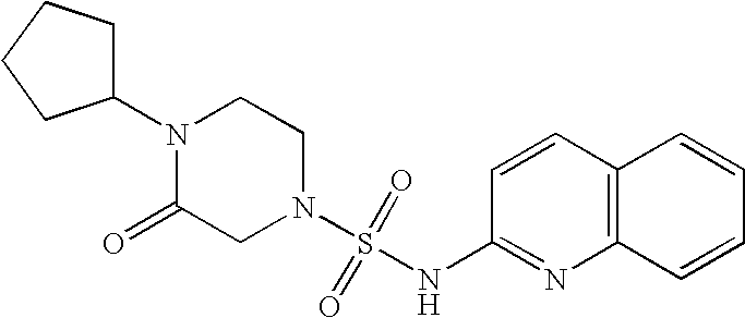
N1(C2CCCC2)C(=O)CN(S(=O)(=O)NC2=NC3=C(C=C2)C=CC=C3)CC1
